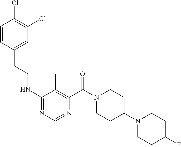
C1(NCCC2=CC(Cl)=C(Cl)C=C2)=NC=NC(C(N2CCC(N3CCC(F)CC3)CC2)=O)=C1C
